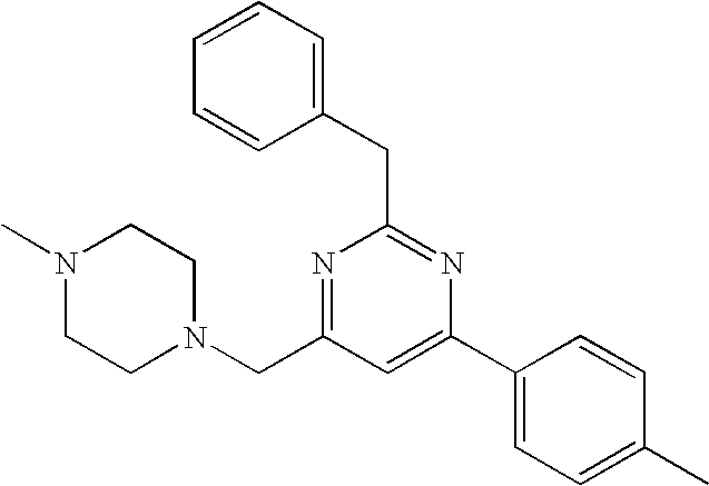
N1=C(CN2CCN(C)CC2)C=C(C2=CC=C(C)C=C2)N=C1CC1=CC=CC=C1
